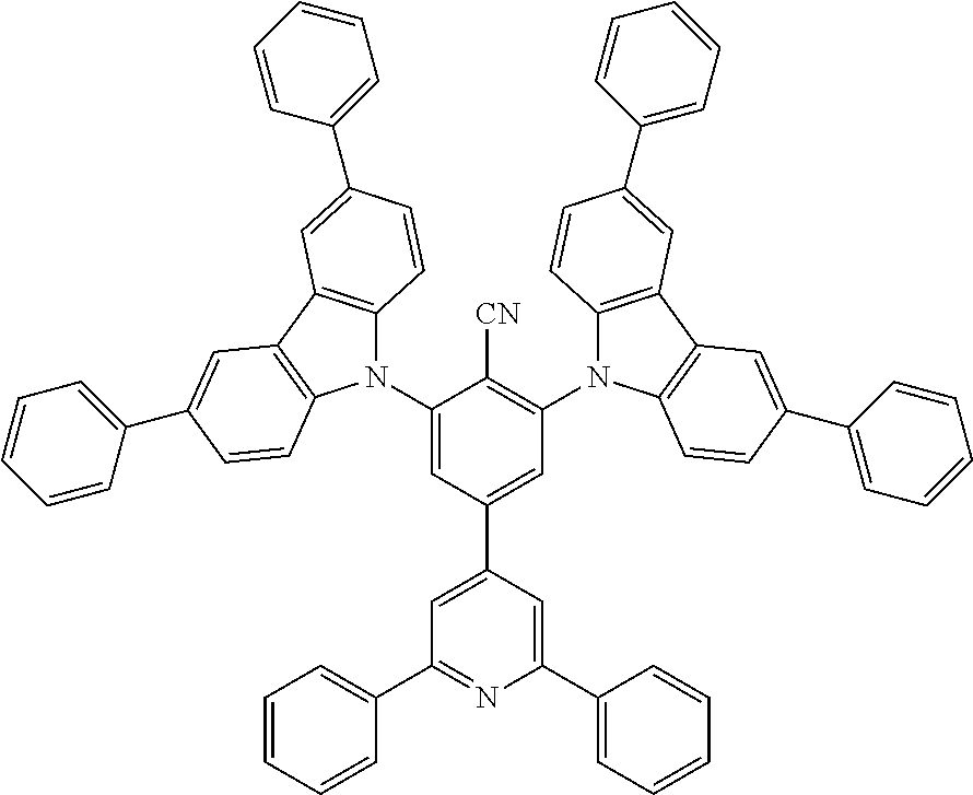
C1(N2C3=C(C4=C2C=CC(C2=CC=CC=C2)=C4)C=C(C2=CC=CC=C2)C=C3)=CC(C2=CC(C3=CC=CC=C3)=NC(C3=CC=CC=C3)=C2)=CC(N2C3=C(C4=C2C=CC(C2=CC=CC=C2)=C4)C=C(C2=CC=CC=C2)C=C3)=C1[CN]
